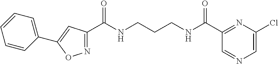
C1(C(NCCCNC(C2=NC(Cl)=CN=C2)=O)=O)=NOC(C2=CC=CC=C2)=C1
